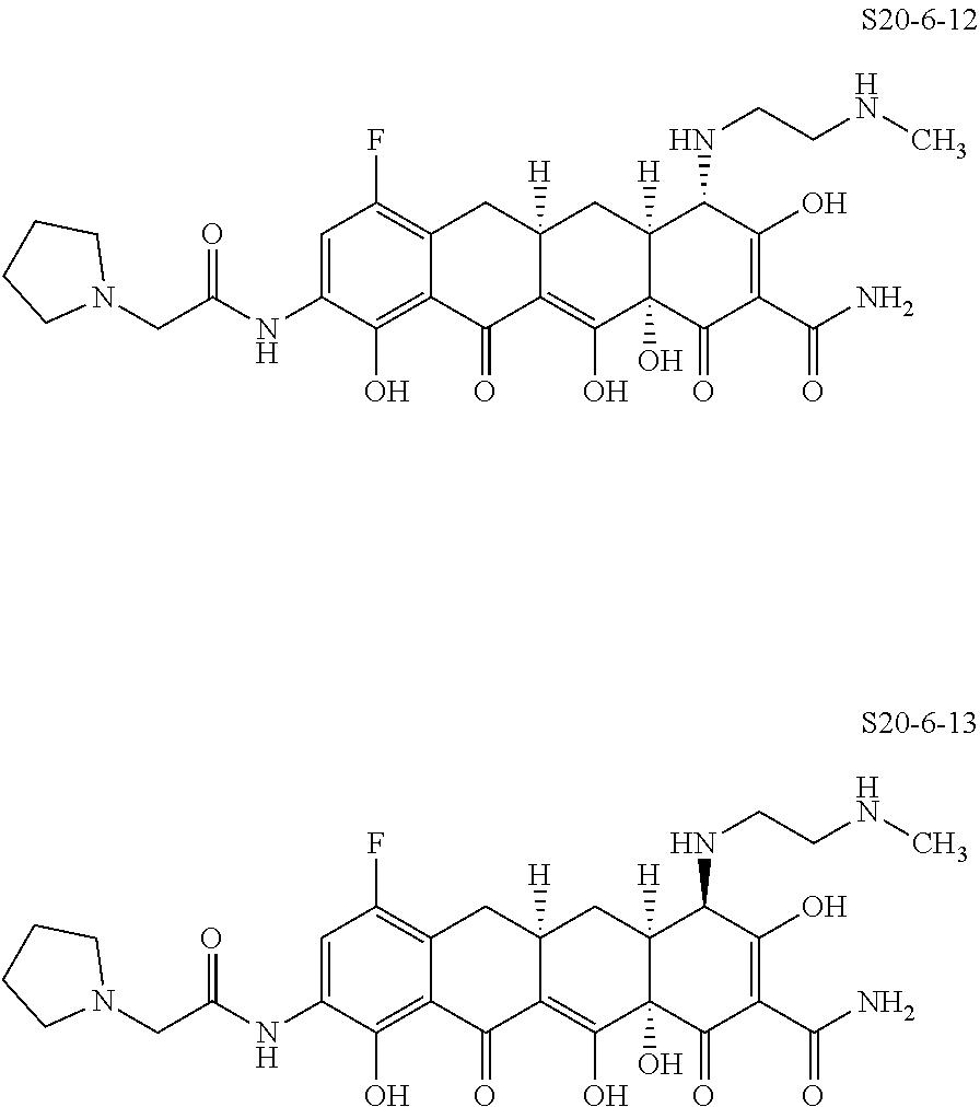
C1=C(NC(CN2CCCC2)=O)C(O)=C2C(=C1F)CC1([H])C(=C(O)C3(O)C([H])(C1)C(NCCNC)C(O)=C(C(N)=O)C3=O)C2=O.C1=C(NC(CN2CCCC2)=O)C(O)=C2C(=C1F)CC1([H])C(=C(O)C3(O)C([H])(C1)C(NCCNC)C(O)=C(C(N)=O)C3=O)C2=O
